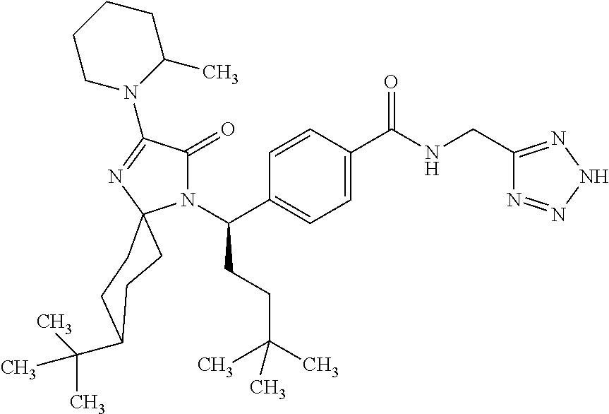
N1(C(C2=CC=C(C(NCC3=NNN=N3)=O)C=C2)CCC(C)(C)C)C(=O)C(N2C(C)CCCC2)=NC12CCC(C(C)(C)C)CC2
